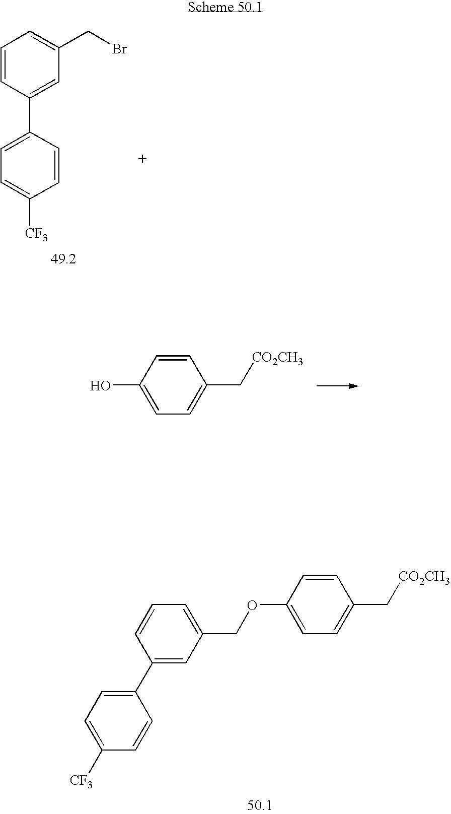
C1=C(C2=CC(CBr)=CC=C2)C=CC([CF3])=C1.C1(O)=CC=C(C[CO2CH3])C=C1.C1(OCC2=CC=CC(C3=CC=C([CF3])C=C3)=C2)=CC=C(C[CO2CH3])C=C1
